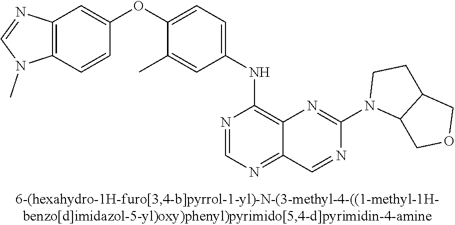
C1(OC2=CC=C(NC3=C4C(=NC=N3)C=NC(N3C5C(CC3)COC5)=N4)C=C2C)=CC2=C(C=C1)N(C)C=N2
